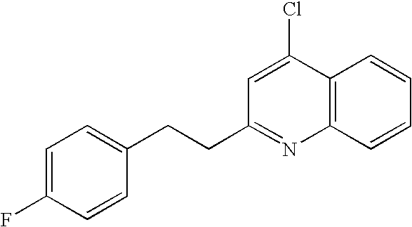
C12=C(C=CC=C1)N=C(CCC1=CC=C(F)C=C1)C=C2Cl
